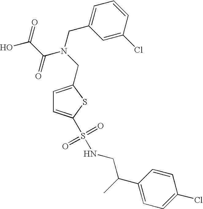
C1=C(CN(CC2=CC=CC(Cl)=C2)C(C(O)=O)=O)SC(S(NCC(C2=CC=C(Cl)C=C2)C)(=O)=O)=C1
